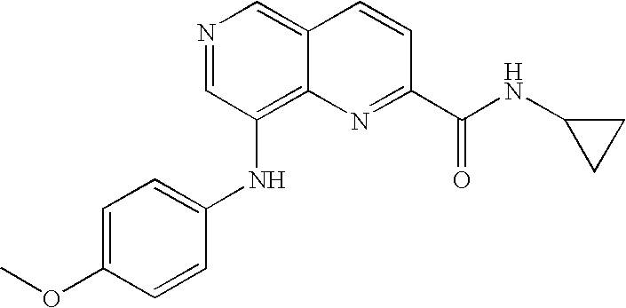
N1=CC(NC2=CC=C(OC)C=C2)=C2C(=C1)C=CC(C(NC1CC1)=O)=N2
